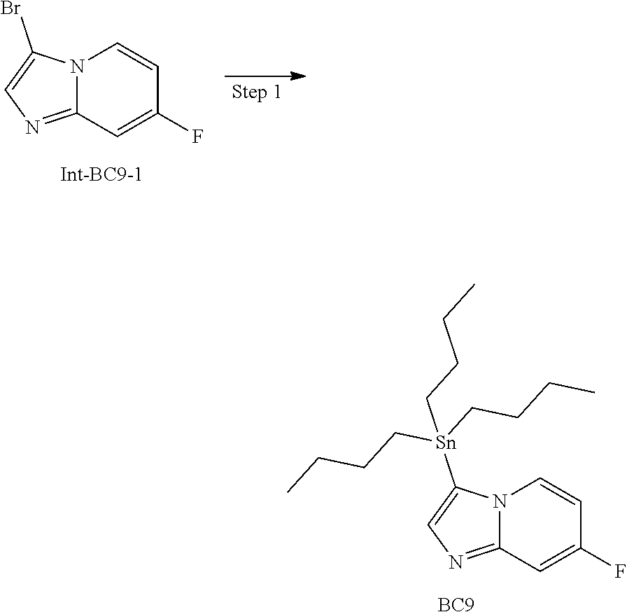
N12C(=NC=C1[Sn](CCCC)(CCCC)CCCC)C=C(F)C=C2.[BC9].N12C(=NC=C1Br)C=C(F)C=C2
